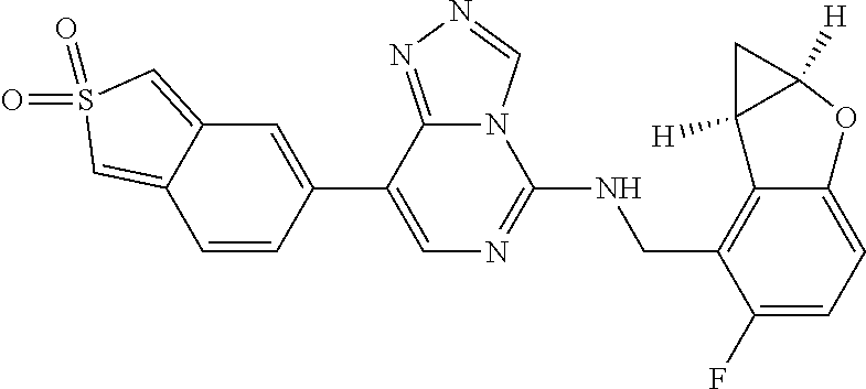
C1(F)=CC=C2C(=C1CNC1=NC=C(C3=CC4=CS(=O)(=O)C=C4C=C3)C3=NN=CN13)C1([H])C([H])(O2)C1
